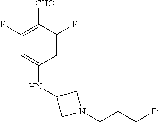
C1=C(NC2CN(CCCF)C2)C=C(F)C([CHO])=C1F
